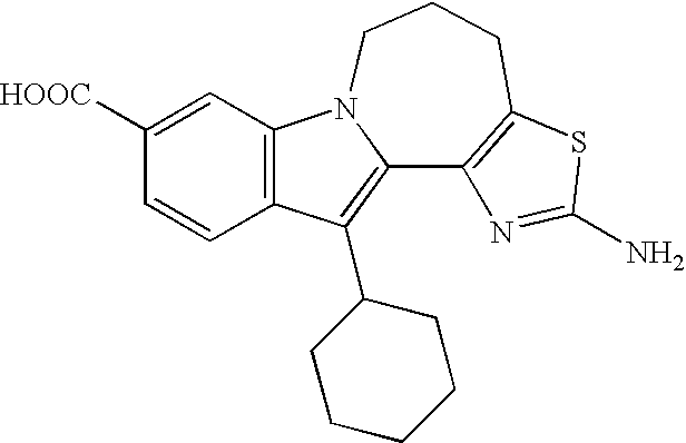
C12=C(C=C([HOOC])C=C1)N1C(=C2C2CCCCC2)C2=C(CCC1)SC(N)=N2
